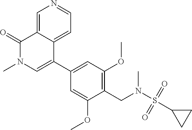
C1=C(OC)C(CN(S(C2CC2)(=O)=O)C)=C(OC)C=C1C1=CN(C)C(=O)C2=CN=CC=C12
